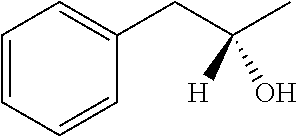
C1=CC=CC(CC(C)([H])O)=C1
